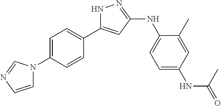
N1C(C2=CC=C(N3C=CN=C3)C=C2)=CC(NC2=CC=C(NC(=O)C)C=C2C)=N1
